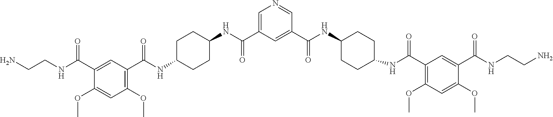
C1(C(NC2CCC(NC(C3=C(OC)C=C(OC)C(C(NCCN)=O)=C3)=O)CC2)=O)=CC(C(NC2CCC(NC(C3=C(OC)C=C(OC)C(C(NCCN)=O)=C3)=O)CC2)=O)=CN=C1
